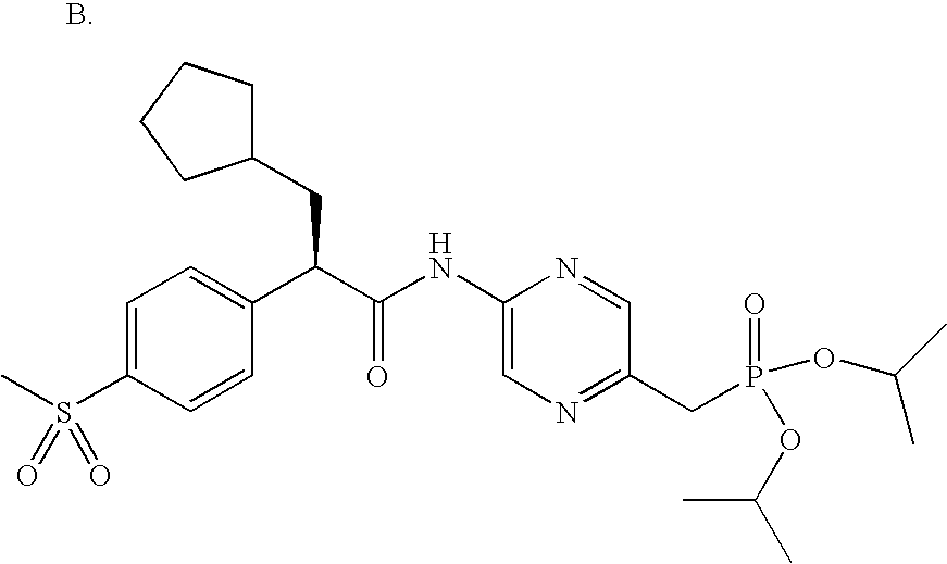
C1=C(S(=O)(C)=O)C=CC(C(C(NC2=CN=C(CP(=O)(OC(C)C)OC(C)C)C=N2)=O)CC2CCCC2)=C1
